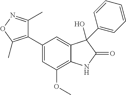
C1=C(C2=C(C)ON=C2C)C=C2C(=C1OC)NC(=O)C2(O)C1=CC=CC=C1
